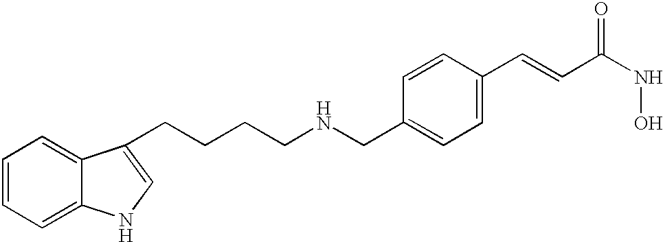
C1=CC=C2C(=C1)C(CCCCNCC1=CC=C(C=CC(NO)=O)C=C1)=CN2
